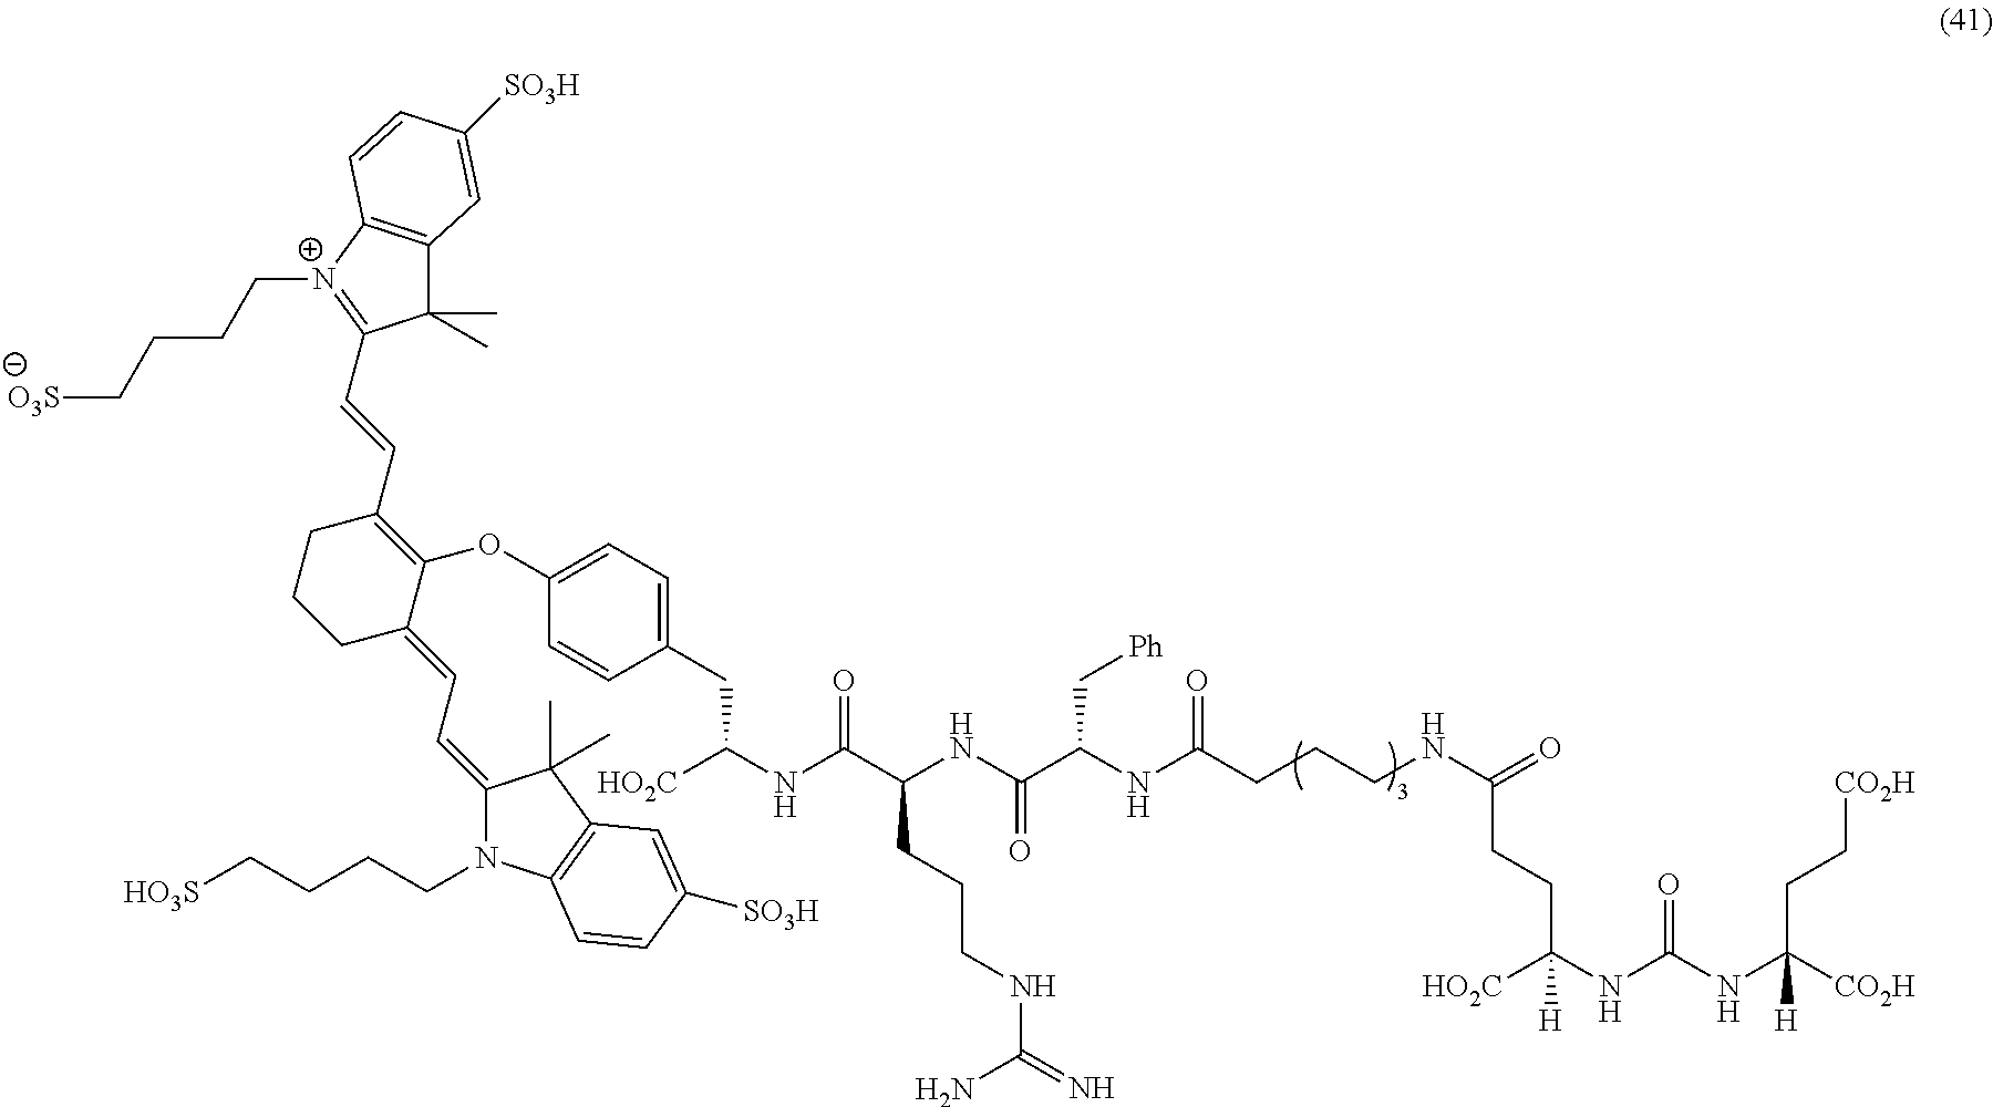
[CO2H]CCC(NC(NC([HO2C])(CCC(NCCCC(=O)NC(C[Ph])C(NC(CCCNC(N)=N)C(NC(CC1=CC=C(OC2=C(C=CC3=[N+](CCCC[O3S])C4=C(C=C([SO3H])C=C4)C3(C)C)CCCC2=CC=C2N(CCCC[HO3S])C3=C(C=C([SO3H])C=C3)C2(C)C)C=C1)[HO2C])=O)=O)=O)[H])=O)([CO2H])[H]
